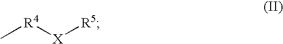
C[R4][X][R5]
